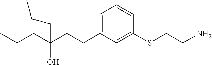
C1=C(CCC(CCC)(O)CCC)C=C(SCCN)C=C1
